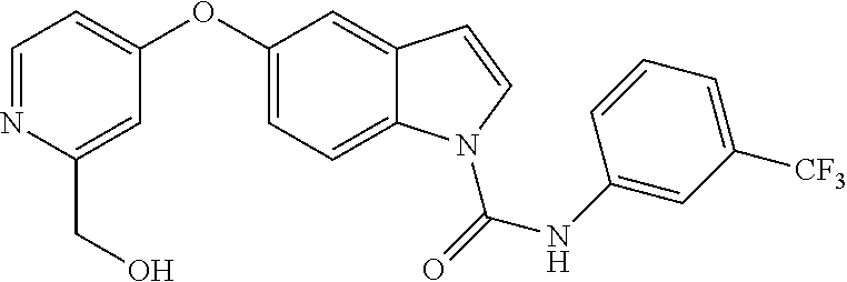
O(C1=CC=C2C(=C1)C=CN2C(=O)NC1=CC([CF3])=CC=C1)C1=CC=NC(CO)=C1
